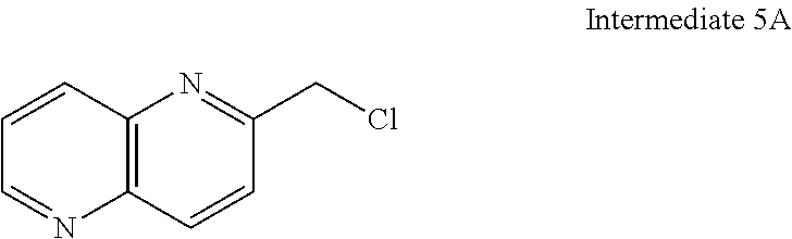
C12=C(C=CC(CCl)=N1)N=CC=C2
